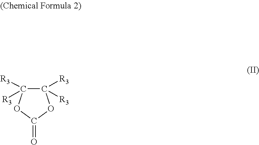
C1([R3])([R3])C([R3])([R3])OC(=O)O1
